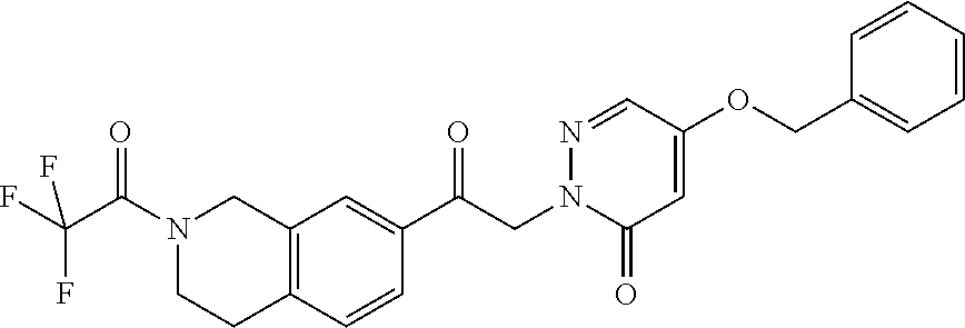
O=C(N1CCC2=C(C1)C=C(C(CN1C(=O)C=C(OCC3=CC=CC=C3)C=N1)=O)C=C2)C(F)(F)F
